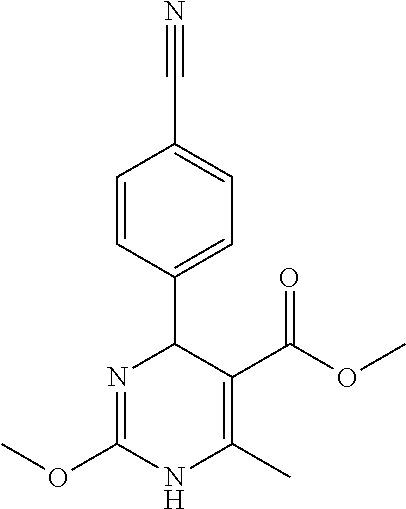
C1=CC(C2N=C(OC)NC(C)=C2C(OC)=O)=CC=C1C#N
